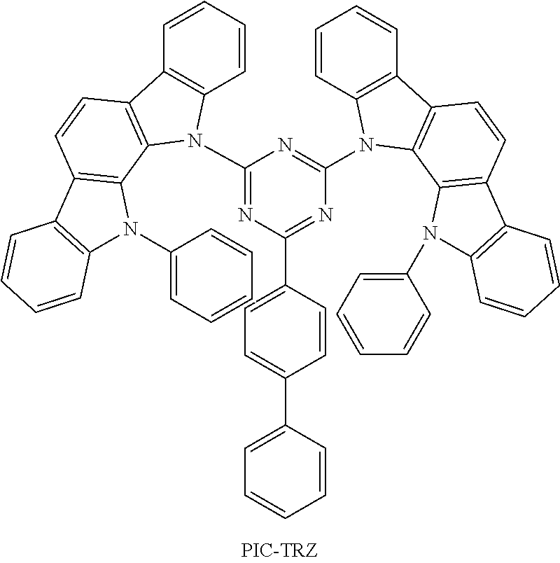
C1(N2C3=C(C=CC=C3)C3=C2C2=C(C=C3)C3=C(N2C2=CC=CC=C2)C=CC=C3)=NC(C2=CC=C(C3=CC=CC=C3)C=C2)=NC(N2C3=C(C=CC=C3)C3=C2C2=C(C=C3)C3=C(N2C2=CC=CC=C2)C=CC=C3)=N1
